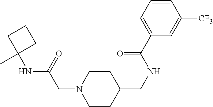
C1CC(CNC(C2=CC=CC([CF3])=C2)=O)CCN1CC(NC1(C)CCC1)=O
